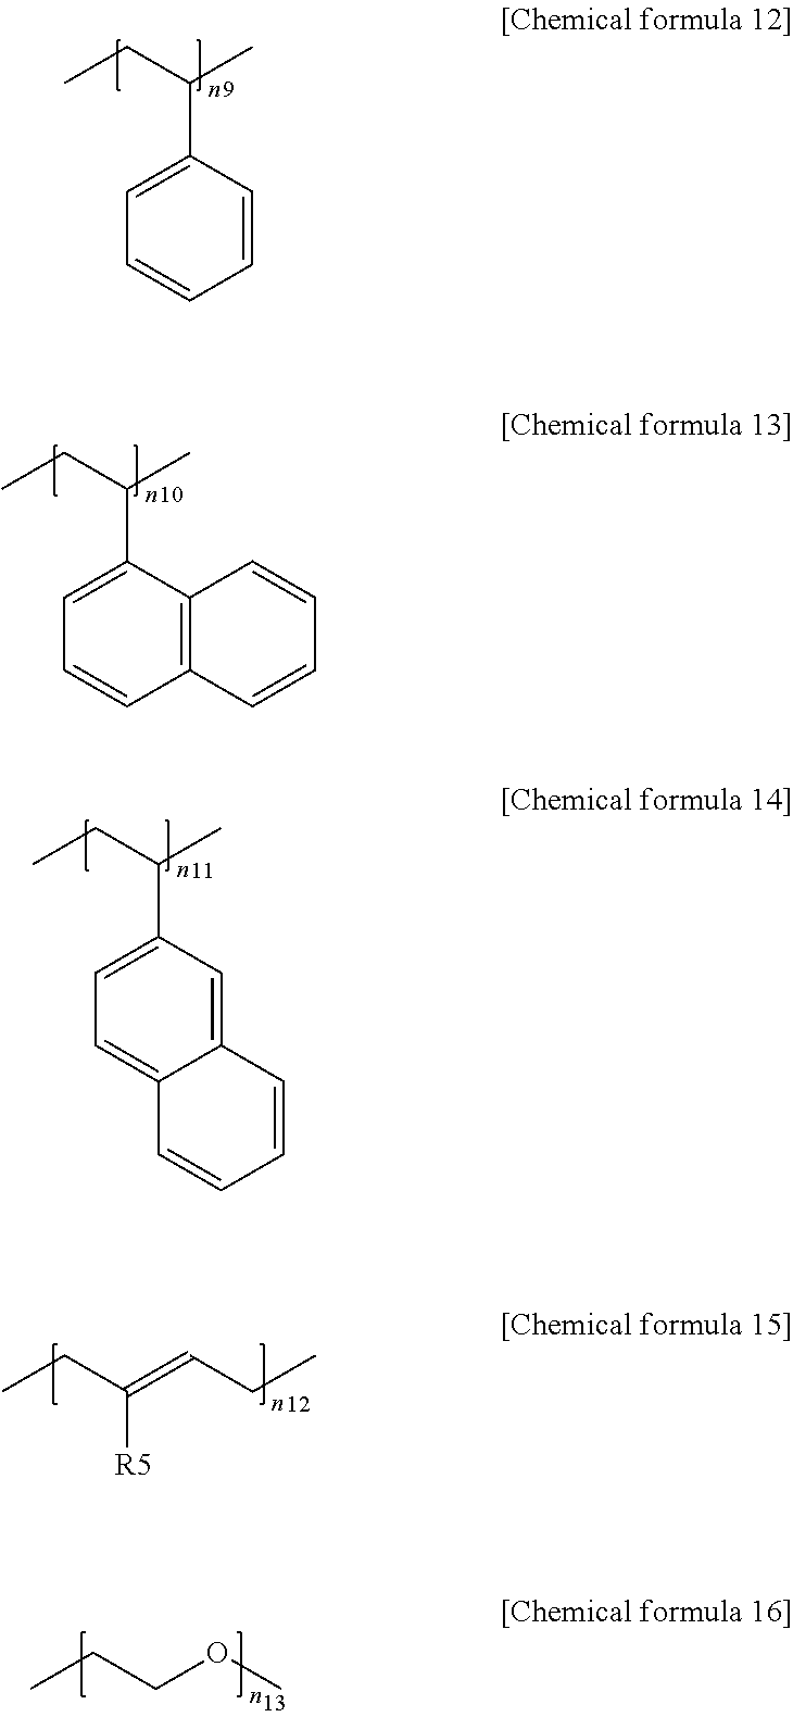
C1=CC(C(CC)C)=CC=C1.C12=C(C(C(CC)C)=CC=C1)C=CC=C2.C12=CC(C(CC)C)=CC=C1C=CC=C2.CCC(=CCC)[R5].CCCOC
